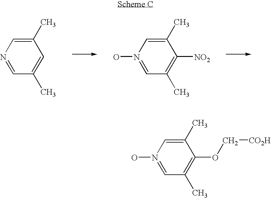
C1(C)=CN=CC(C)=C1.C1(C)=CN(O)=CC(C)=C1[NO2].C1(C)=CN(O)=CC(C)=C1OC[CO2H]
